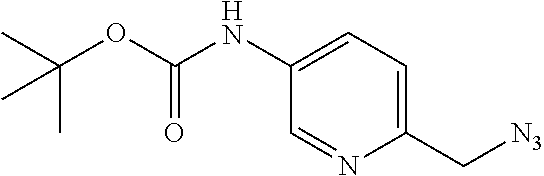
C1(C[N3])=CC=C(NC(=O)OC(C)(C)C)C=N1
